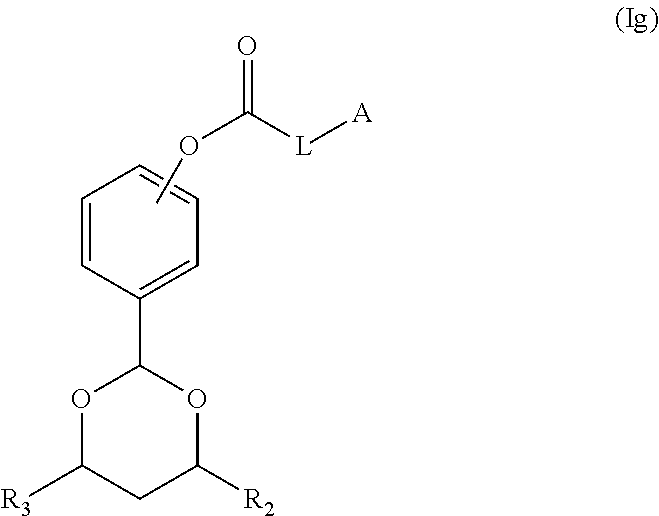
O1C([R3])CC([R2])OC1C1=CC=CC=C1.COC(=O)[L][A]
